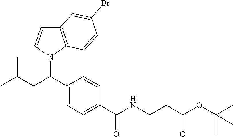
C1(C(CC(C)C)N2C3=C(C=C2)C=C(Br)C=C3)=CC=C(C(NCCC(OC(C)(C)C)=O)=O)C=C1
